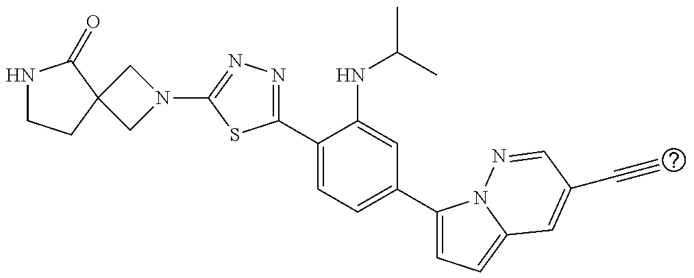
N1(C2=NN=C(C3=CC=C(C4=CC=C5N4N=CC(C#C)=C5)C=C3NC(C)C)S2)CC2(C1)CCNC2=O
